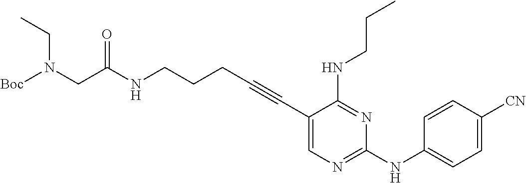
N(CCCC#CC1=CN=C(NC2=CC=C([CN])C=C2)N=C1NCCC)C(CN([Boc])CC)=O
